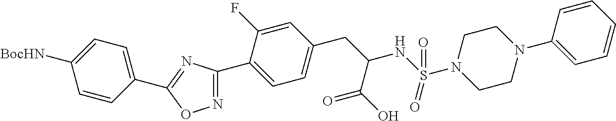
C1(C2=CC=C(CC(NS(N3CCN(C4=CC=CC=C4)CC3)(=O)=O)C(O)=O)C=C2F)=NOC(C2=CC=C([BocHN])C=C2)=N1
